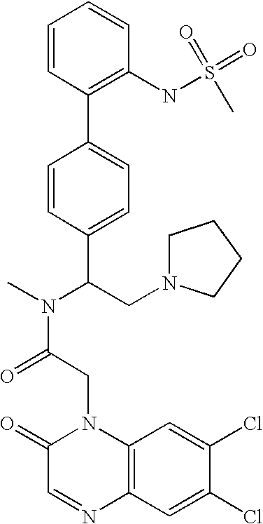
C(C(N(C)C(CN1CCCC1)C1=CC=C(C2=C(NS(=O)(=O)C)C=CC=C2)C=C1)=O)N1C2=C(C=C(Cl)C(Cl)=C2)N=CC1=O
